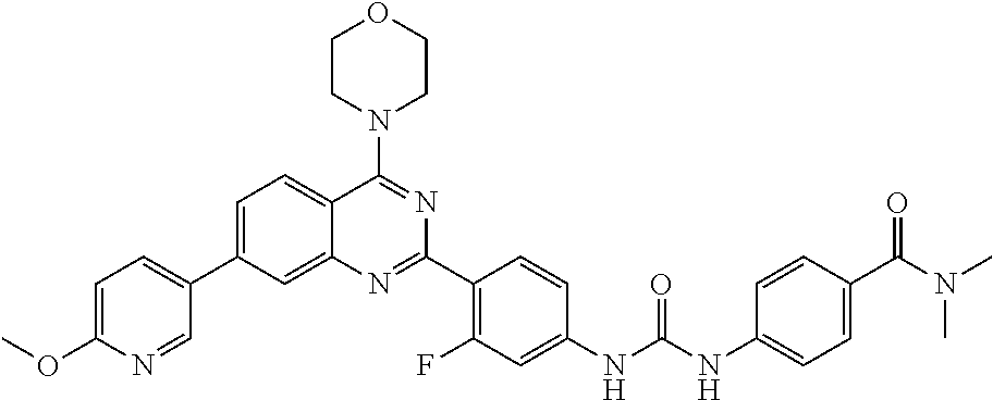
C1=C(C2=CC=C(OC)N=C2)C=C2C(=C1)C(N1CCOCC1)=NC(C1=C(F)C=C(NC(NC3=CC=C(C(N(C)C)=O)C=C3)=O)C=C1)=N2
